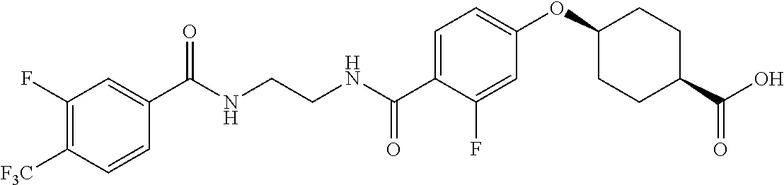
C1(C(NCCNC(C2=CC=C(OC3CCC(C(O)=O)CC3)C=C2F)=O)=O)=CC(F)=C([F3C])C=C1
